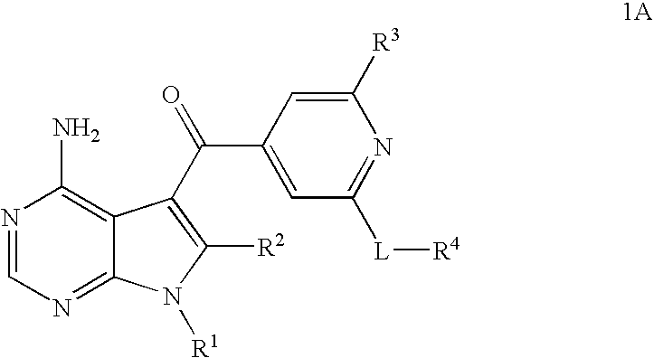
N1=CN=C2C(=C1N)C(C(=O)C1=CC([L][R4])=NC([R3])=C1)=C([R2])N2[R1]
